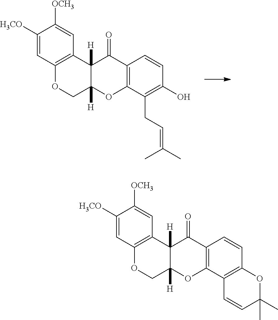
C1([H3CO])=CC2=C(C=C1[OCH3])C1([H])C([H])(CO2)OC2=C(C1=O)C=CC(O)=C2CC=C(C)C.C1([H3CO])=CC2=C(C=C1[OCH3])C1([H])C([H])(CO2)OC2=C(C1=O)C=CC1=C2C=CC(C)(C)O1
